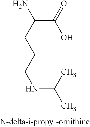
C(C(=O)O)(CCCNC(C)C)N
